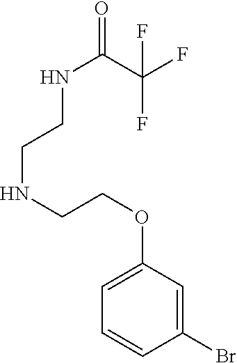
C1=CC(Br)=CC(OCCNCCNC(=O)C(F)(F)F)=C1
